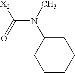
C(N(C)C1CCCCC1)(=O)[X2]
